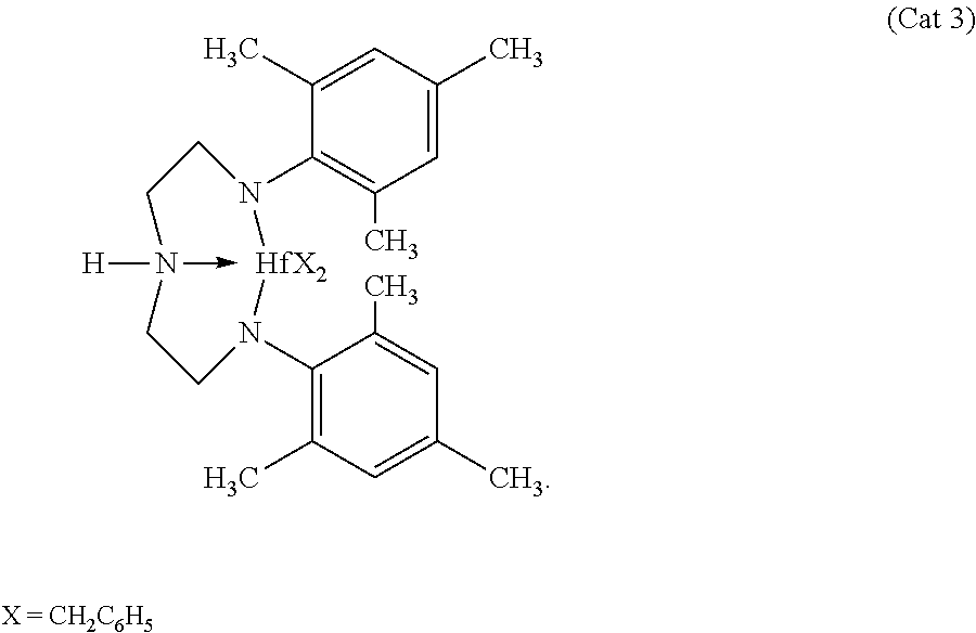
C1(N2CCN(->C)([H])CCN(C3=C(C)C=C(C)C=C3C)[HfX2]2)=C(C)C=C(C)C=C1C
